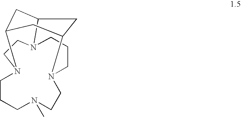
C12N3CCCN4CCN(C)CCCN(CC3)C(CC4C1)C2
